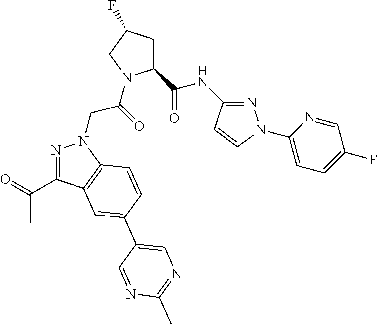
C1(C(NC2=NN(C3=CC=C(F)C=N3)C=C2)=O)CC(F)CN1C(CN1N=C(C(C)=O)C2=C1C=CC(C1=CN=C(C)N=C1)=C2)=O
